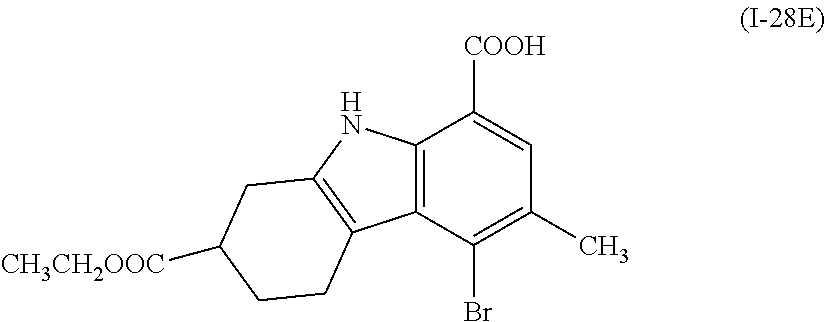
C12=C(C(Br)=C(C)C=C1[COOH])C1=C(N2)CC([CH3CH2OOC])CC1
